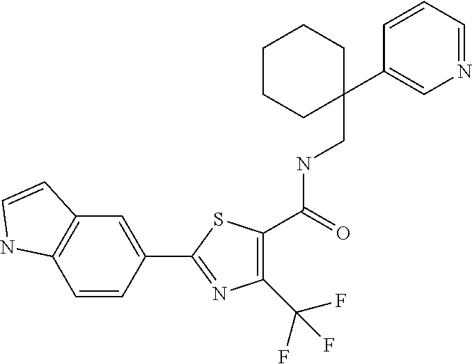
C1(C(F)(F)F)=C(C(NCC2(C3=CN=CC=C3)CCCCC2)=O)SC(C2=CC3=C(C=C2)NC=C3)=N1
